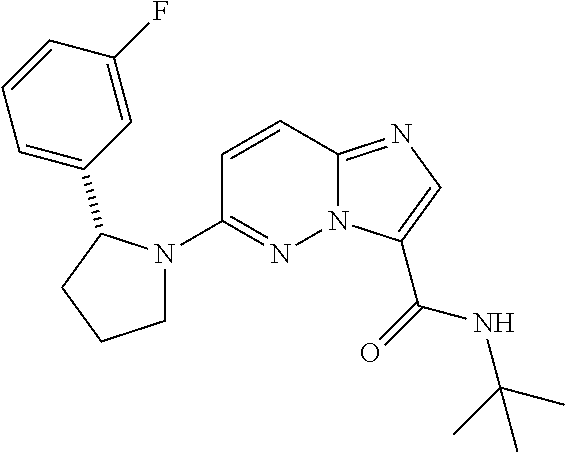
N12C(=NC=C1C(=O)NC(C)(C)C)C=CC(N1CCCC1C1=CC=CC(F)=C1)=N2
